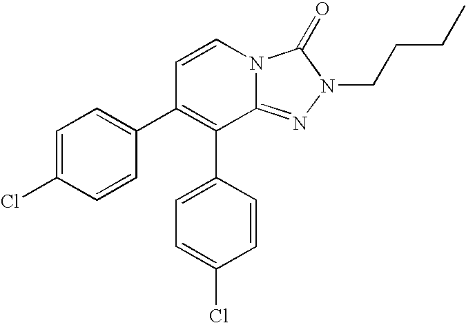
C1=C(Cl)C=CC(C2=C(C3=CC=C(Cl)C=C3)C3=NN(CCCC)C(=O)N3C=C2)=C1
